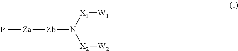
[Za]([Zb]N([X2][W2])[X1][W1])[Pi]
